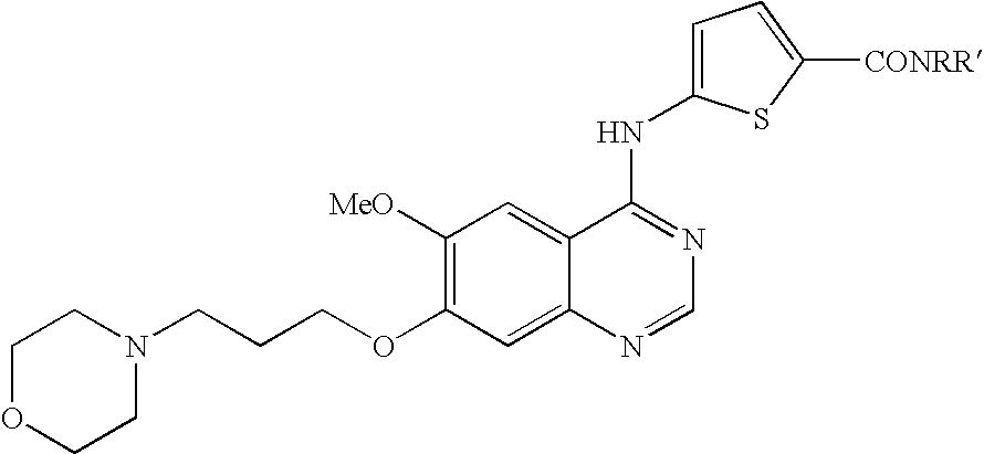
C1OCCN(CCCOC2=C([MeO])C=C3C(=C2)N=CN=C3NC2=CC=C([CONRR])S2)C1
